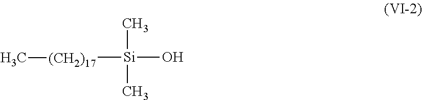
C[Si](C)(O)[(CH2)17]C
